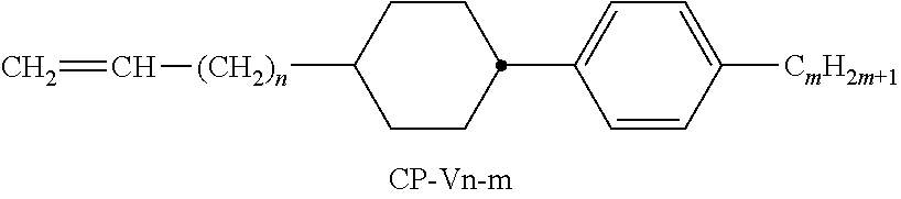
C1CC([(CH2)n]C=C)CCC1C1=CC=C([CmH2m+1])C=C1
